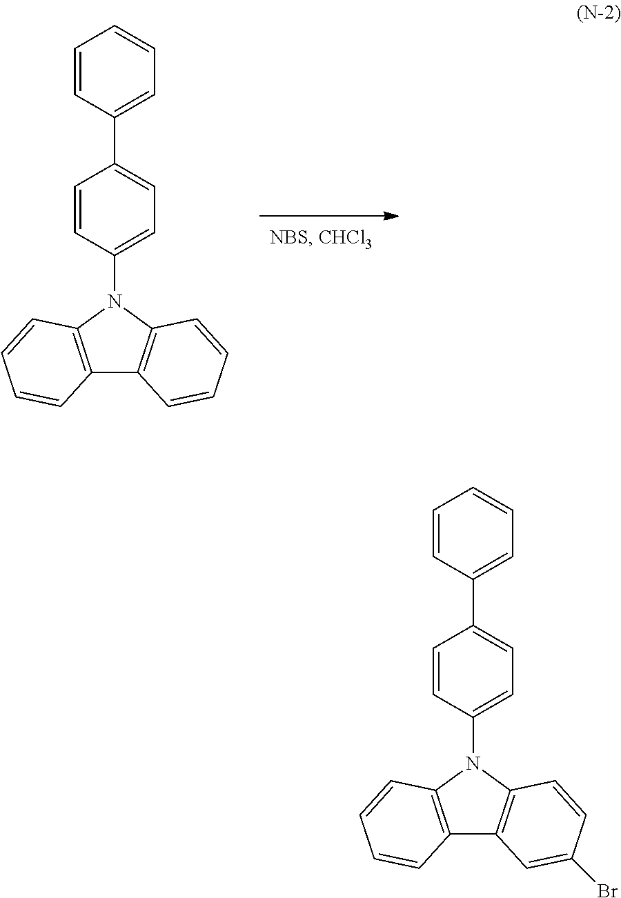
C12=C(N(C3=CC=C(C4=CC=CC=C4)C=C3)C3=C1C=C(Br)C=C3)C=CC=C2.C12=C(N(C3=CC=C(C4=CC=CC=C4)C=C3)C3=C1C=CC=C3)C=CC=C2
